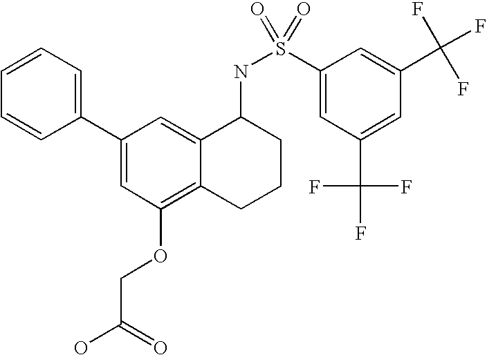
C1(C2=CC=CC=C2)=CC(OCC(=O)O)=C2C(=C1)C(NS(=O)(=O)C1=CC(C(F)(F)F)=CC(C(F)(F)F)=C1)CCC2
